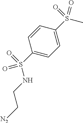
C1(S(=O)(NCC[N2])=O)=CC=C(S(C)(=O)=O)C=C1
